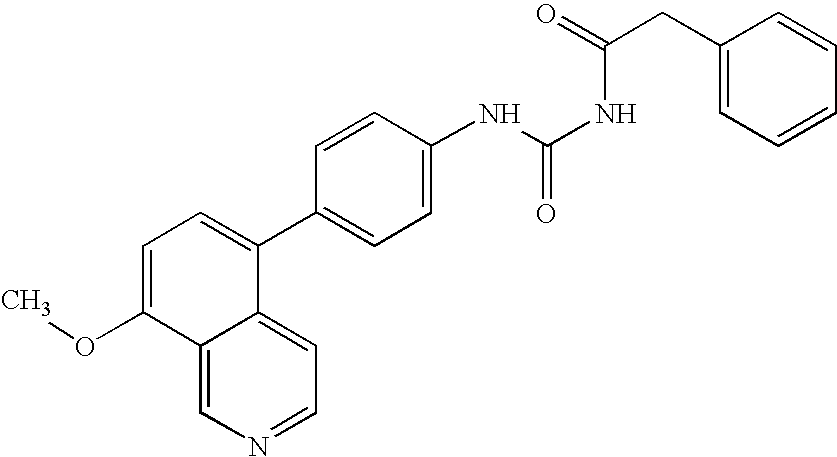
C12=CN=CC=C1C(C1=CC=C(NC(=O)NC(CC3=CC=CC=C3)=O)C=C1)=CC=C2OC
